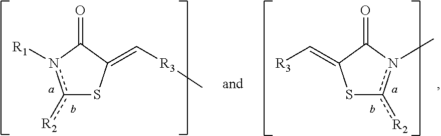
c1([R2])n([R1])C(=O)C(=C[R3]C)S1.c1([R2])n(C)C(=O)C(=C[R3])S1
